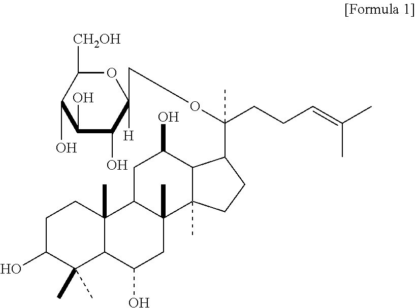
C1C(O)C(C)(C)C2C(C)(C1)C1C(C)(CC2O)C2(C)C(C(O)C1)C(C(OCC1([H])OC([CH2OH])C(O)C(O)C1O)(CCC=C(C)C)C)CC2
